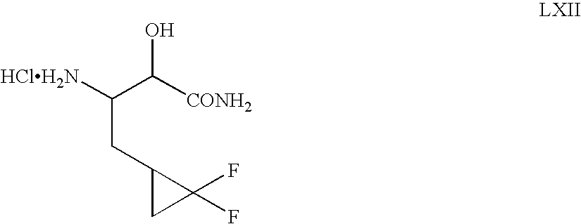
[HClH2N]C(C([CONH2])O)CC1C(F)(F)C1
